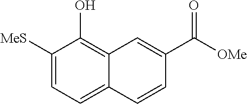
C1([MeS])=CC=C2C(=C1O)C=C(C([OMe])=O)C=C2
